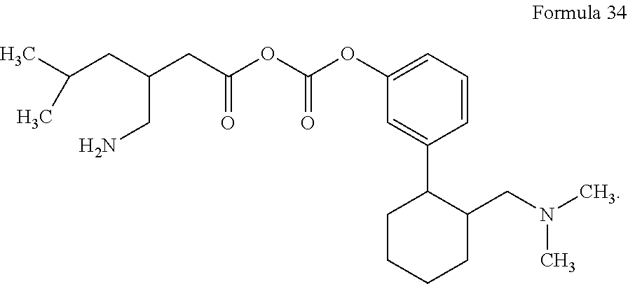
C1=CC=C(OC(OC(CC(CC(C)C)CN)=O)=O)C=C1C1CCCCC1CN(C)C
